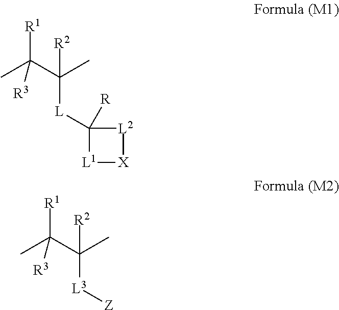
[R1]C(C([R2])([L]C1([R])[L2][X][L1]1)C)([R3])C.[R1]C(C([R2])([L3][Z])C)([R3])C
